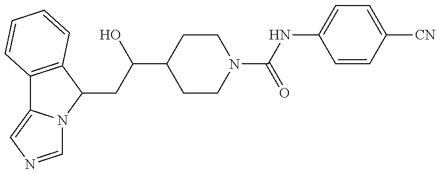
C12=C(C(CC(C3CCN(C(NC4=CC=C([CN])C=C4)=O)CC3)O)N3C1=CN=C3)C=CC=C2
